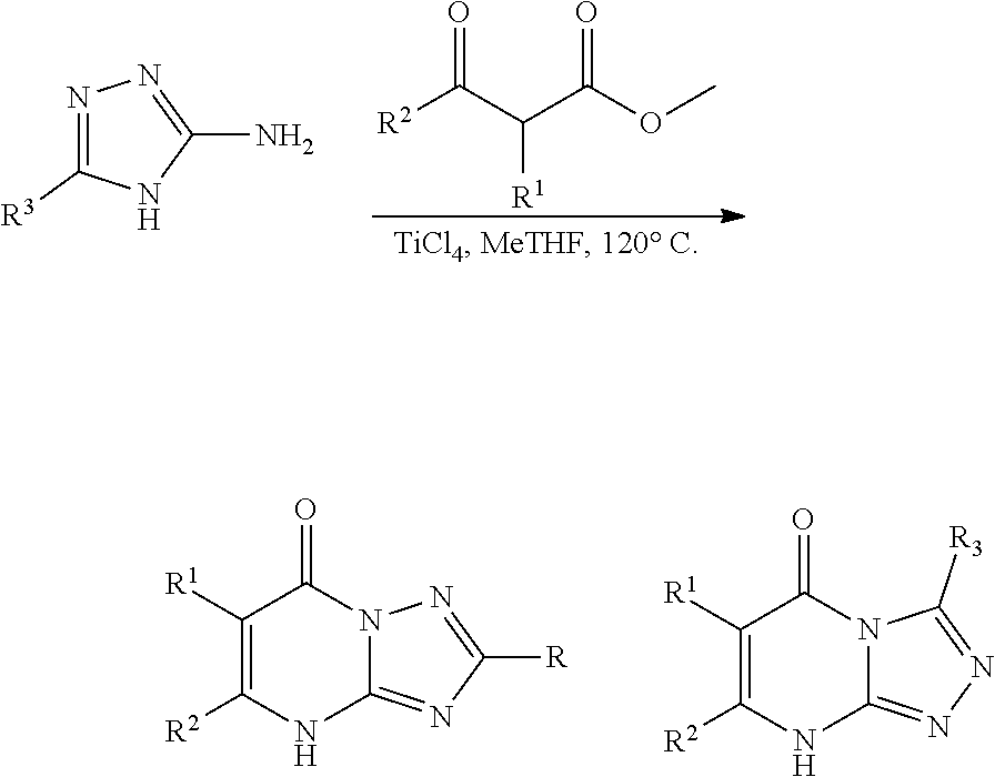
N1=C([R3])NC(N)=N1.[R2]C(C(C(OC)=O)[R1])=O.C1([R1])=C([R2])NC2=NC([R])=NN2C1=O.C1([R1])=C([R2])NC2=NN=C([R3])N2C1=O
